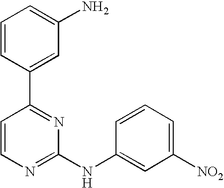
C1=CC(C2=NC(NC3=CC([NO2])=CC=C3)=NC=C2)=CC(N)=C1
